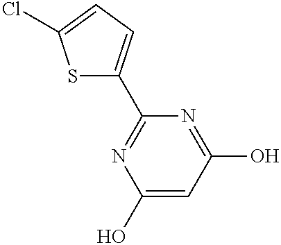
C1(O)=CC(O)=NC(C2=CC=C(Cl)S2)=N1
